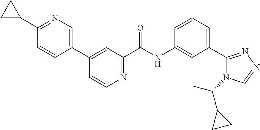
C1(C2CC2)=NC=C(C2=CC(C(NC3=CC(C4=NN=CN4C(C)C4CC4)=CC=C3)=O)=NC=C2)C=C1
